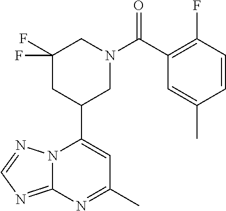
N12C(=NC=N1)N=C(C)C=C2C1CN(C(=O)C2=C(F)C=CC(C)=C2)CC(F)(F)C1
